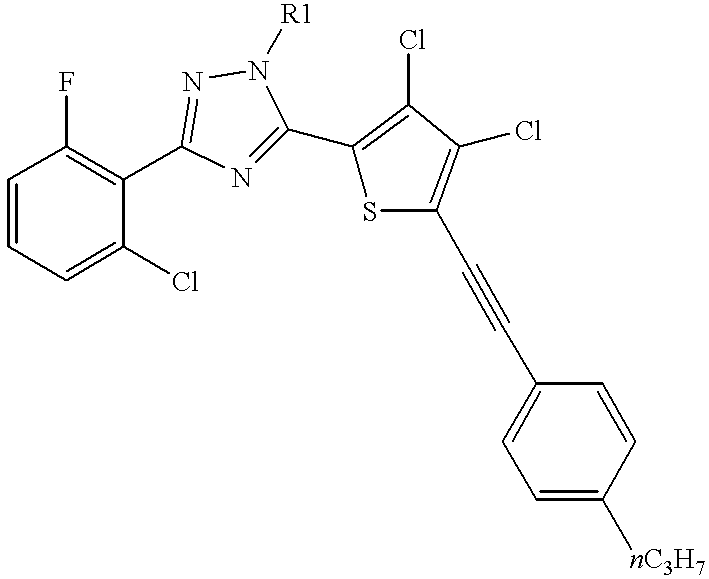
N1=C(C2=C(Cl)C(Cl)=C(C#CC3=CC=C([nC3H7])C=C3)S2)N([R1])N=C1C1=C(F)C=CC=C1Cl
